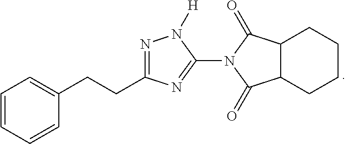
N1=C(CCC2=CC=CC=C2)N=C(N2C(=O)C3C(C2=O)CCCC3)N1[H]
